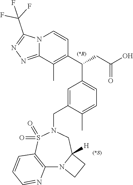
C12=C(S(=O)(=O)N(CC3=CC(C(C4=C(C)C5=NN=C(C(F)(F)F)N5C=C4)CC(O)=O)=CC=C3C)CC3([H])N1CC3)C=CC=N2.[(*S)]
